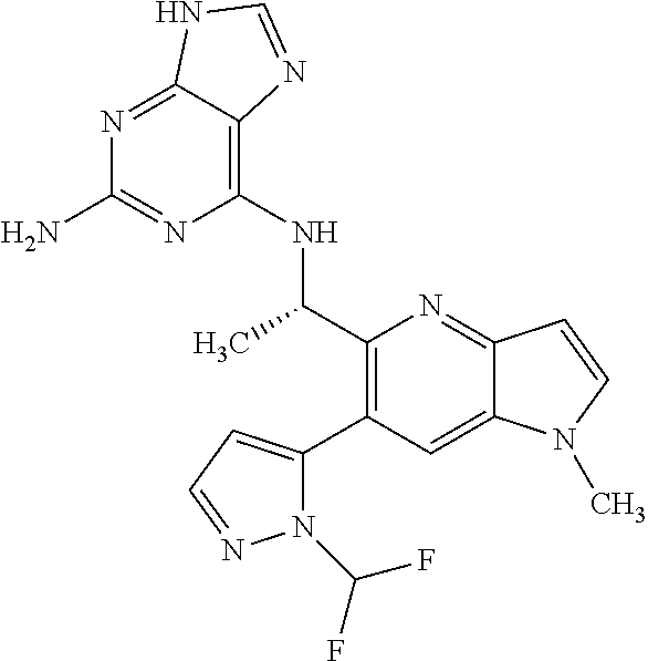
N1=C2C(=C(NC(C3=C(C4=CC=NN4C(F)F)C=C4C(=N3)C=CN4C)C)N=C1N)N=CN2
